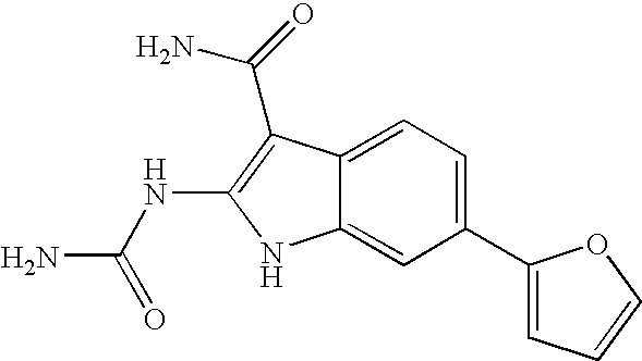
C1(C2=CC=CO2)=CC=C2C(=C1)NC(NC(N)=O)=C2C(N)=O
